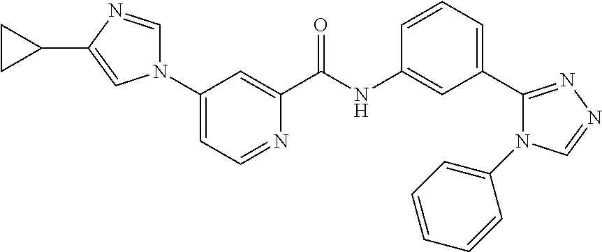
C1(N2C=NC(C3CC3)=C2)=CC=NC(C(NC2=CC(C3=NN=CN3C3=CC=CC=C3)=CC=C2)=O)=C1
